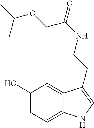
C1(O)=CC=C2C(=C1)C(CCNC(COC(C)C)=O)=CN2
